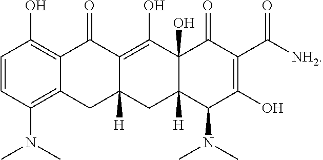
C1=CC(N(C)C)=C2C(=C1O)C(=O)C1=C(O)C3(O)C([H])(CC1([H])C2)C(N(C)C)C(O)=C(C([NH2])=O)C3=O
